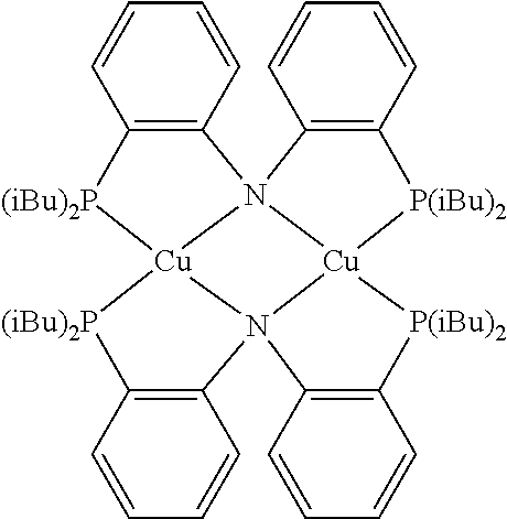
C12=C(C=CC=C1)N13[Cu]4([(iBu)2P]2)[(iBu)2P]C2=C(C=CC=C2)N42[Cu]1([P(iBu)2]C1=C3C=CC=C1)[P(iBu)2]C1=C2C=CC=C1
